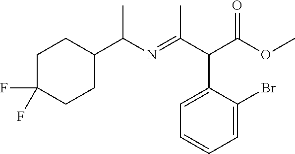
C1C(F)(F)CCC(C(N=C(C(C(OC)=O)C2=CC=CC=C2Br)C)C)C1
